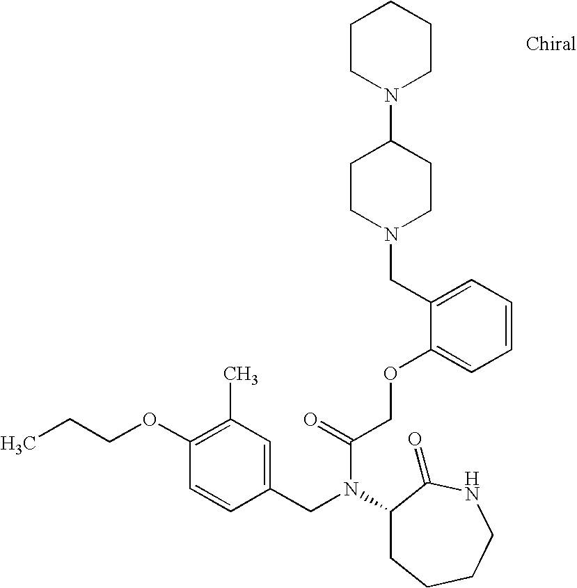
C1(CN(C(COC2=CC=CC=C2CN2CCC(N3CCCCC3)CC2)=O)C2CCCCNC2=O)=CC(C)=C(OCCC)C=C1
